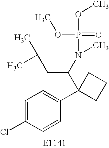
C1=C(Cl)C=CC(C2(C(N(C)P(=O)(OC)OC)CC(C)C)CCC2)=C1
